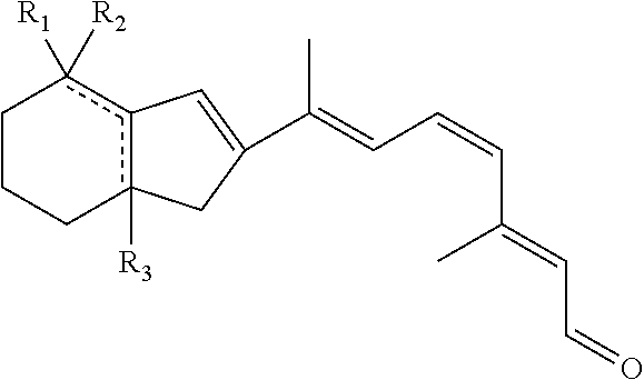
C(=CC=CC(C)=CC=O)(C)C1=Cc2c([R3])(CCCc2([R1])[R2])C1
